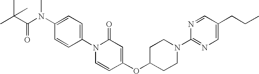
C1(N2C=CC(OC3CCN(C4=NC=C(CCC)C=N4)CC3)=CC2=O)=CC=C(N(C(C(C)(C)C)=O)C)C=C1
